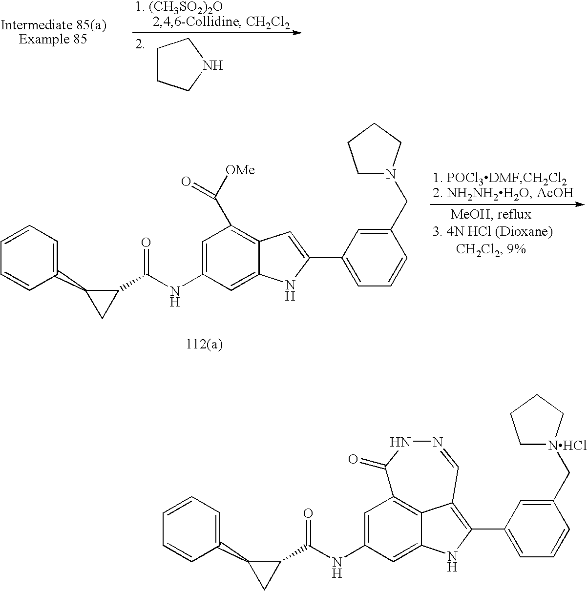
C1CCNC1.C1=C(NC(C2C(C3=CC=CC=C3)C2)=O)C=C2NC(C3=CC=CC(CN4CCCC4)=C3)=CC2=C1C([OMe])=O.C1=C(NC(C2C(C3=CC=CC=C3)C2)=O)C=C2NC(C3=CC=CC(C[NHCl]4CCCC4)=C3)=C3C2=C1C(=O)NN=C3
